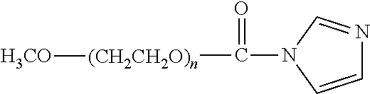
[(CH2CH2O)n]([H3CO])C(N1C=CN=C1)=O
